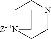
C1[Z- +N]2CCN(C1)CC2
